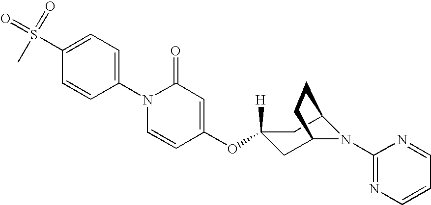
C1=C(S(C)(=O)=O)C=CC(N2C=CC(OC3([H])CC4N(C5=NC=CC=N5)C(C3)CC4)=CC2=O)=C1
